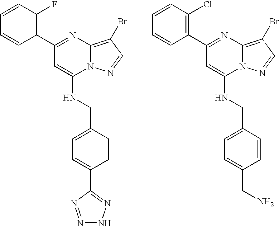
C1(C2=C(F)C=CC=C2)=NC2=C(Br)C=NN2C(NCC2=CC=C(C3=NNN=N3)C=C2)=C1.C1(C2=C(Cl)C=CC=C2)=NC2=C(Br)C=NN2C(NCC2=CC=C(CN)C=C2)=C1
